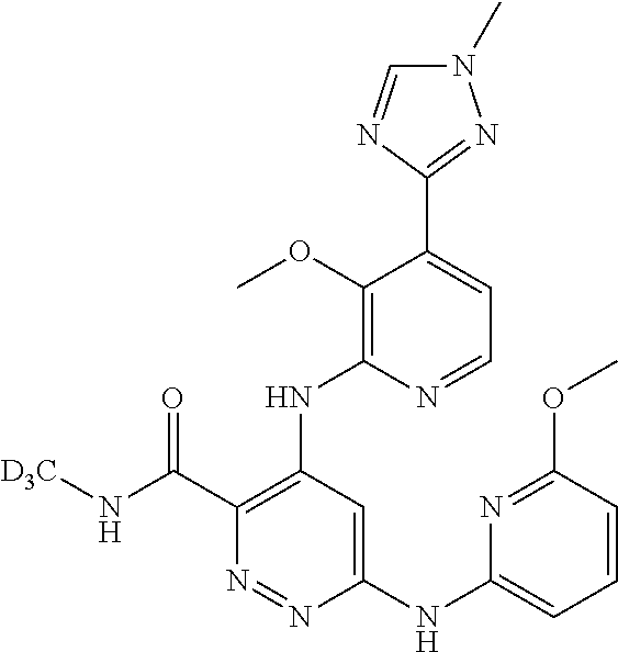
C1(NC2=CC=CC(OC)=N2)=CC(NC2=C(OC)C(C3=NN(C)C=N3)=CC=N2)=C(C(N[D3C])=O)N=N1
